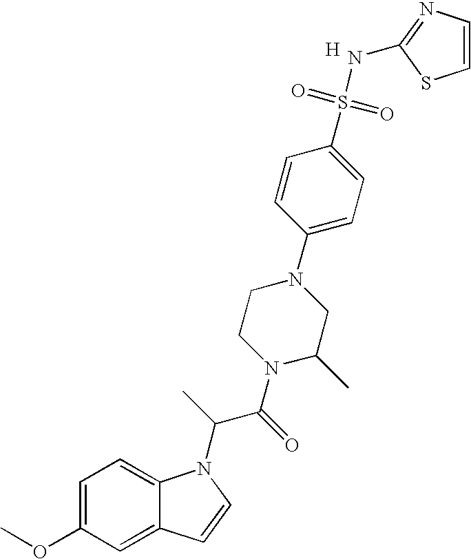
C1=C(OC)C=C2C(=C1)N(C(C(N1C(C)CN(C3=CC=C(S(=O)(=O)NC4=NC=CS4)C=C3)CC1)=O)C)C=C2.[H]
